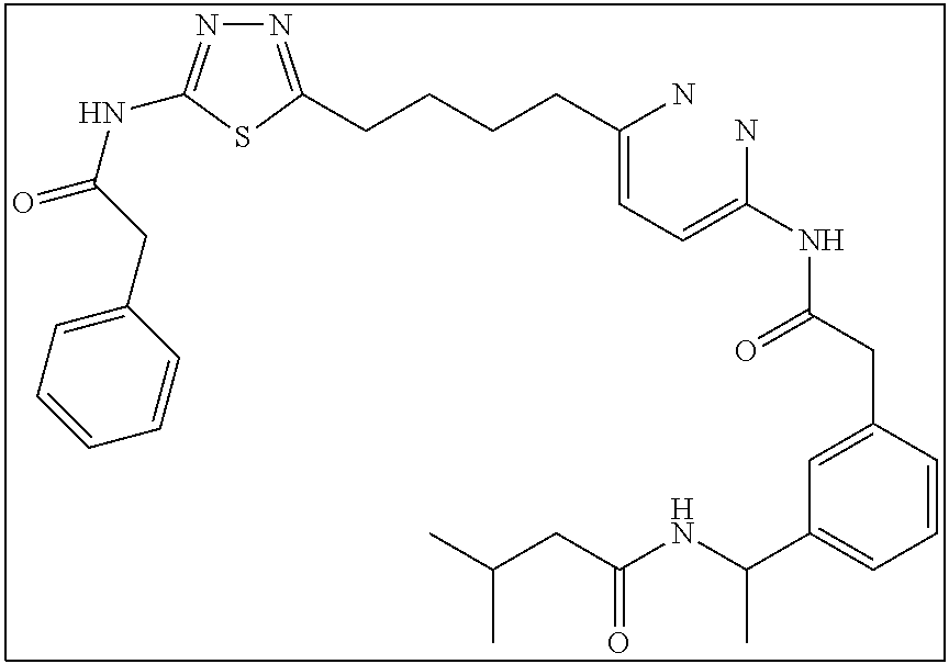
N1=C(CCCCC(=CC=C(N)NC(CC2=CC(C(NC(CC(C)C)=O)C)=CC=C2)=O)N)SC(NC(=O)CC2=CC=CC=C2)=N1
